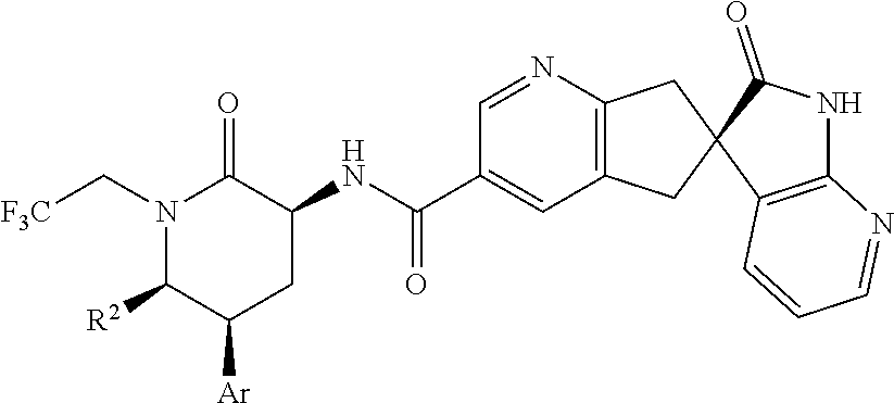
N1(C[F3C])C([R2])C([Ar])CC(NC(C2=CC3=C(N=C2)CC2(C3)C3=C(NC2=O)N=CC=C3)=O)C1=O
